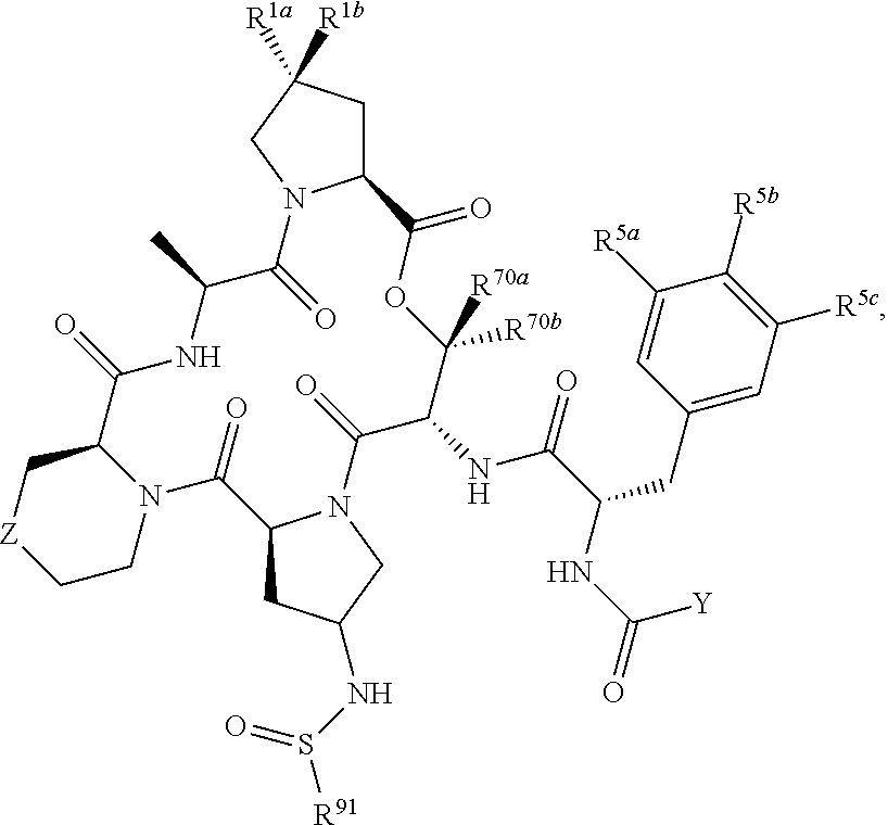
C12CC([R1b])([R1a])CN1C(=O)C(C)NC(=O)C1C[Z]CCN1C(=O)C1CC(NS([R91])=O)CN1C(=O)C(NC(=O)C(CC1=CC([R5c])=C([R5b])C([R5a])=C1)NC([Y])=O)C([R70a])([R70b])OC2=O
